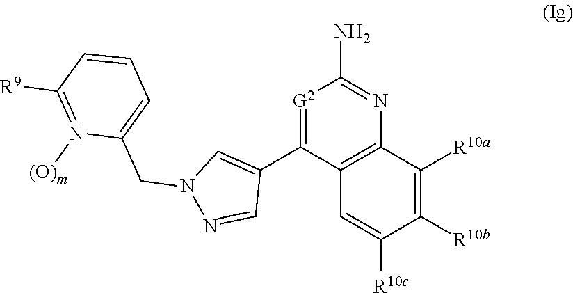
[G2]1=C(C2=CN(CC3=CC=CC([R9])=N3[(O)m])N=C2)C2=C(N=C1N)C([R10a])=C([R10b])C([R10c])=C2
